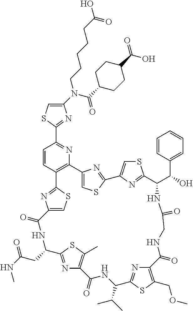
C1(N(C(C2CCC(C(O)=O)CC2)=O)CCCCCC(O)=O)=CSC(C2=NC3=C(C=C2)C2=NC(=CS2)C(=O)NC(CC(NC)=O)C2=NC(=C(C)S2)C(=O)NC(C(C)C)C2=NC(=C(COC)S2)C(=O)NCC(=O)NC(C(C2=CC=CC=C2)O)C2=NC(=CS2)C2=NC3=CS2)=N1
